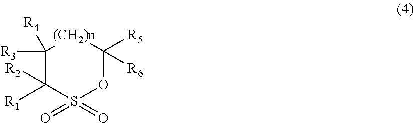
C1([R3])([R4])C([R1])([R2])S(=O)(=O)OC([R6])([R5])[(CH2)n]1
